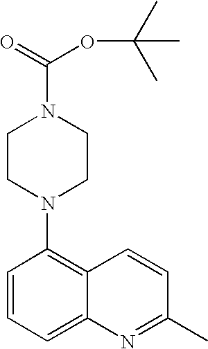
C1=CC=C2C(=C1N1CCN(C(=O)OC(C)(C)C)CC1)C=CC(C)=N2
